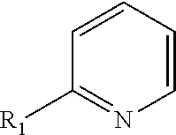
C1=CC=CN=C1[R1]
